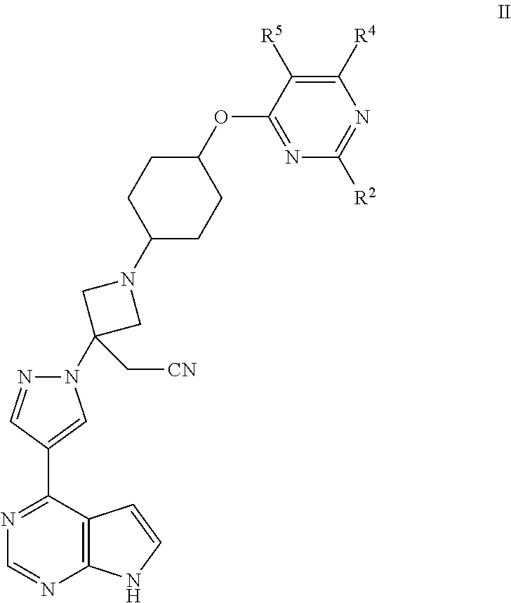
N1(C2(C[CN])CN(C3CCC(OC4=NC([R2])=NC([R4])=C4[R5])CC3)C2)N=CC(C2=NC=NC3=C2C=CN3)=C1
